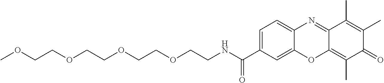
C1=C(C(NCCOCCOCCOCCOC)=O)C=C2C(=C1)N=C1C(=C(C)C(=O)C(C)=C1C)O2
